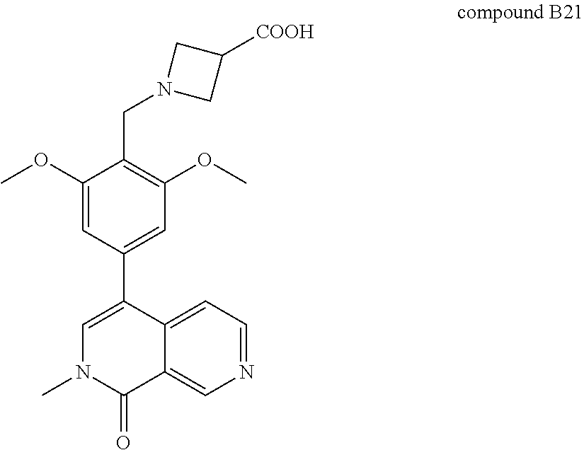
N1(CC2=C(OC)C=C(C3=CN(C)C(=O)C4=CN=CC=C34)C=C2OC)CC([COOH])C1
